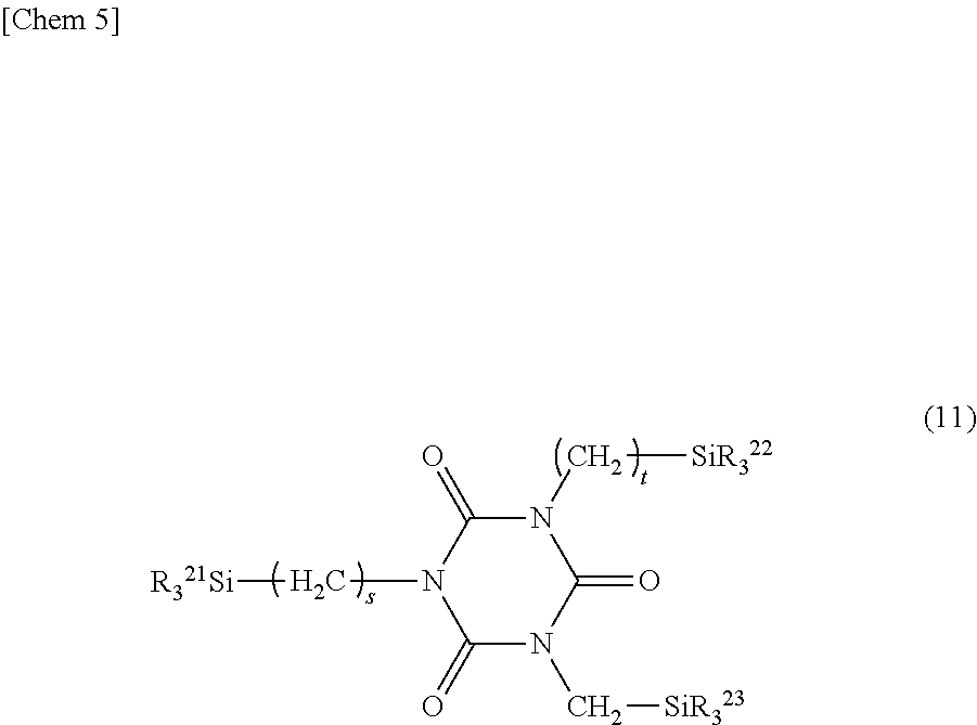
C1(=O)N(C[SiR323])C(=O)N(C[SiR322])C(=O)N1C[R321Si]
